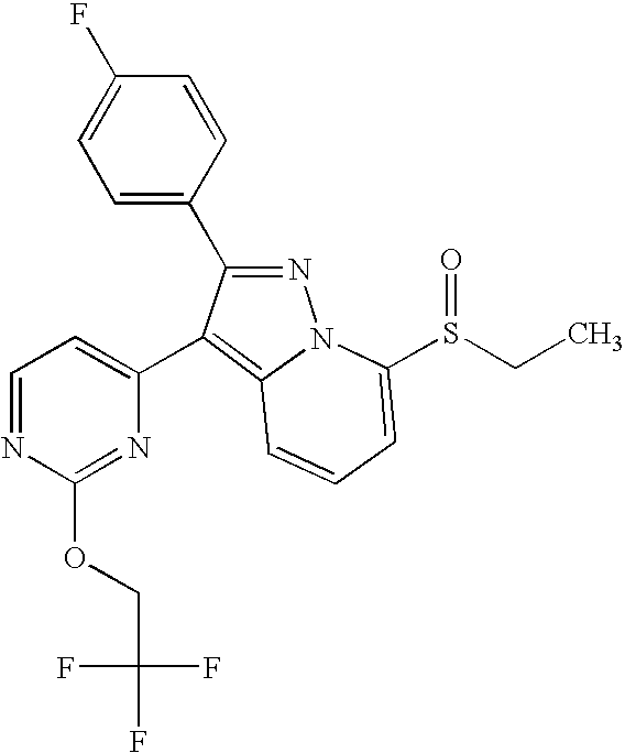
C1(C2=CC=NC(OCC(F)(F)F)=N2)=C2N(N=C1C1=CC=C(F)C=C1)C(S(CC)=O)=CC=C2
